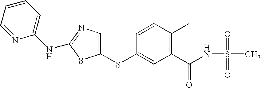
C1(NC2=NC=C(SC3=CC(C(NS(C)(=O)=O)=O)=C(C)C=C3)S2)=CC=CC=N1
